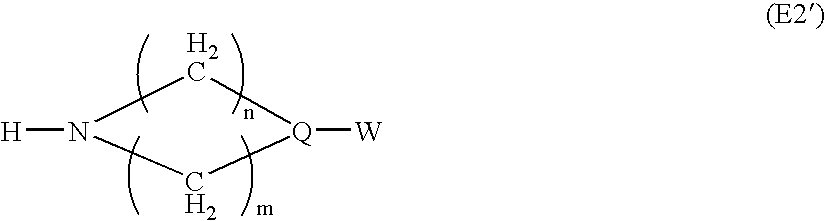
[H]N1C[Q]([W])C1
